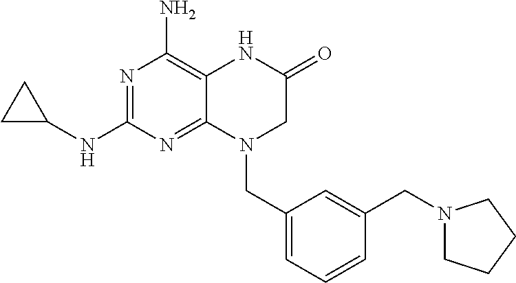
N1=C(NC2CC2)N=C2C(=C1N)NC(=O)CN2CC1=CC=CC(CN2CCCC2)=C1
